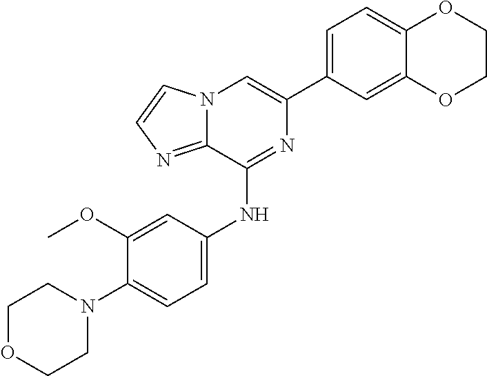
C1(C2=CC=C3C(=C2)OCCO3)=CN2C(=NC=C2)C(NC2=CC=C(N3CCOCC3)C(OC)=C2)=N1
